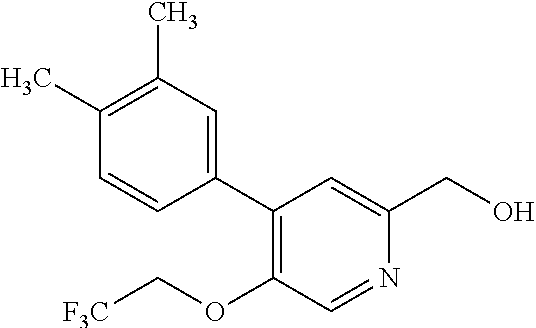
C1(C)=C(C)C=C(C2=C(OC[F3C])C=NC(CO)=C2)C=C1
